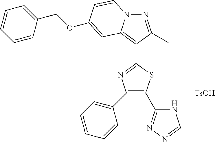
C1(C2=CC=CC=C2)=C(C2=NN=CN2)SC(C2=C3N(N=C2C)C=CC(OCC2=CC=CC=C2)=C3)=N1.[TsOH]
